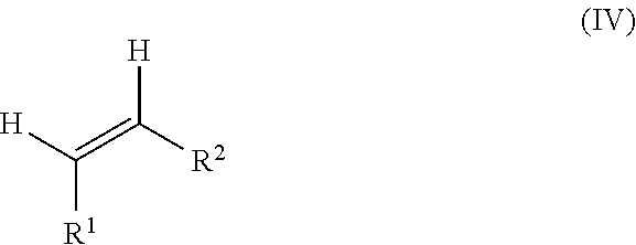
[H]C([R1])=C([H])[R2]
